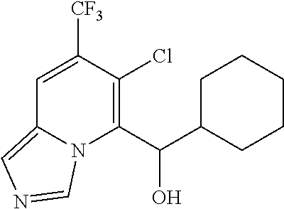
C1=C([CF3])C(Cl)=C(C(C2CCCCC2)O)N2C1=CN=C2
